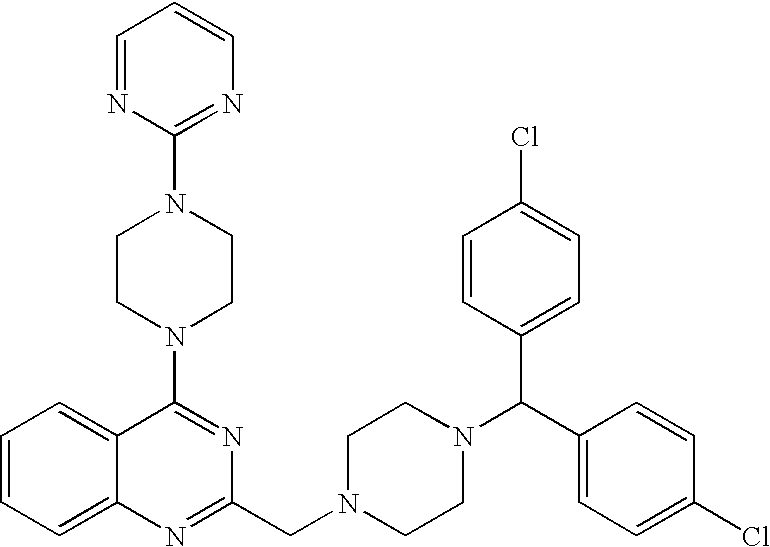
C12=CC=CC=C1C(N1CCN(C3=NC=CC=N3)CC1)=NC(CN1CCN(C(C3=CC=C(Cl)C=C3)C3=CC=C(Cl)C=C3)CC1)=N2
